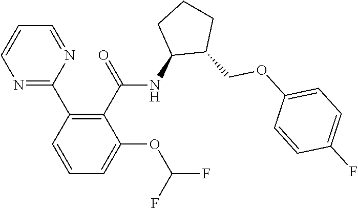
C1(C2=C(C(=O)NC3C(COC4=CC=C(F)C=C4)CCC3)C(OC(F)F)=CC=C2)=NC=CC=N1
